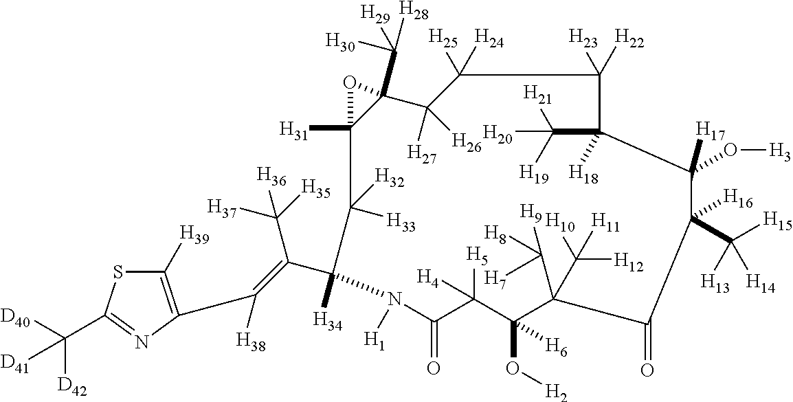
C1([H39])=C(C([H38])=C(C2([H34])C([H33])([H32])C3([H31])C(C([H29])([H28])[H30])(C([H27])([H26])C([H25])([H24])C([H23])([H22])C(C([H19])([H21])[H20])([H18])C([H17])(O[H3])C(C([H15])([H13])[H14])([H16])C(=O)C(C([H8])([H7])[H9])(C([H10])([H12])[H11])C(O[H2])([H6])C([H5])([H4])C(=O)N2[H1])O3)C([H35])([H37])[H36])N=C(C([D40])([D42])[D41])S1
